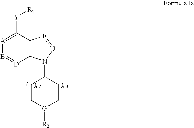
[A]1=C([Y][R1])C2=C([D]=B1)N(C1CC[G]([R2])CC1)[J]:[E]2
